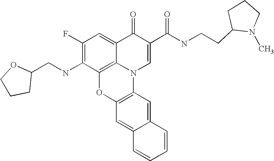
C1(F)=C(NCC2OCCC2)C2=C3C(=C1)C(=O)C(C(NCCC1N(C)CCC1)=O)=CN3C1=C(O2)C=C2C(=C1)C=CC=C2
